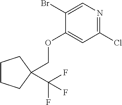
O(CC1(C(F)(F)F)CCCC1)C1=CC(Cl)=NC=C1Br
